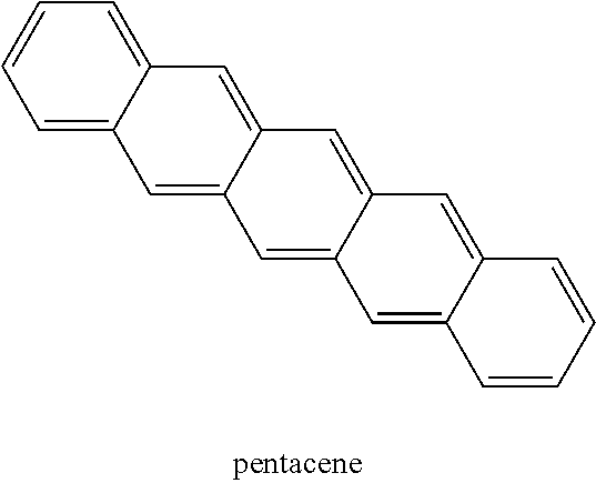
C1=C2C(=CC=C1)C=C1C(=C2)C=C2C(=C1)C=C1C(=C2)C=CC=C1
